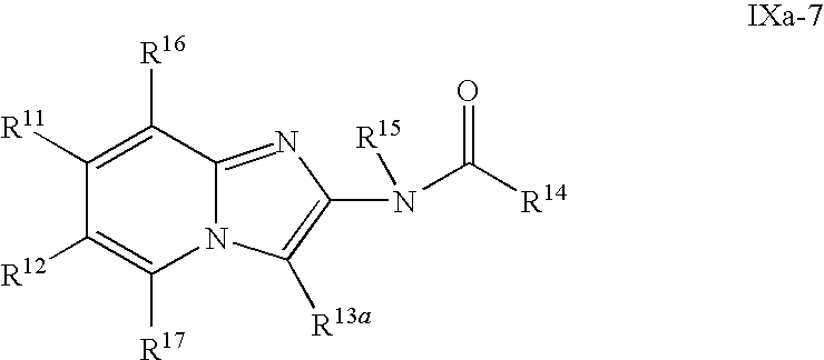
C1([R12])=C([R17])N2C(=NC(N(C([R14])=O)[R15])=C2[R13a])C([R16])=C1[R11]
